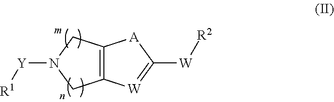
C12=C(CN([Y][R1])C1)[A]C([W][R2])=[W]2
